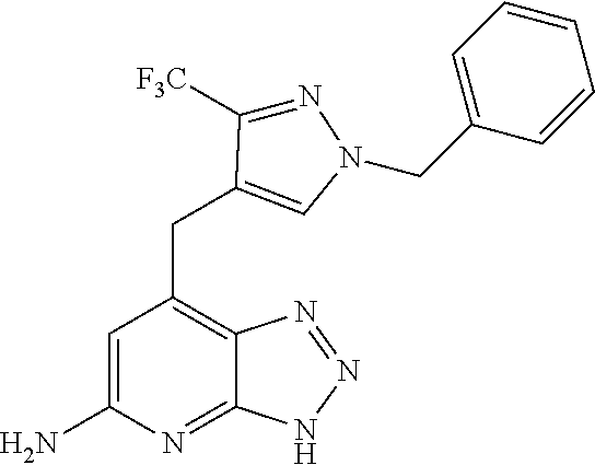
C1=C(N)N=C2C(=C1CC1=CN(CC3=CC=CC=C3)N=C1[F3C])N=NN2
